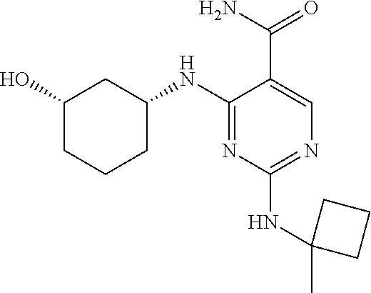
C1(O)CCCC(NC2=NC(NC3(C)CCC3)=NC=C2C(N)=O)C1
